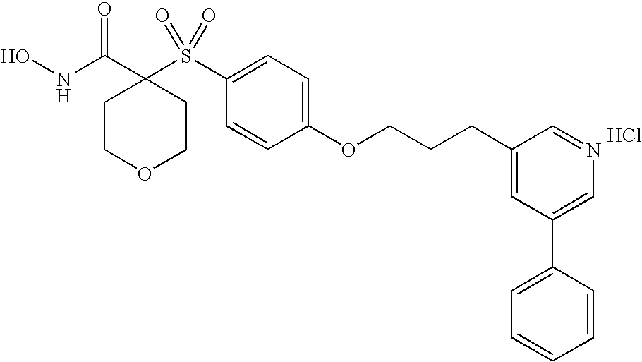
N(C(C1(S(C2=CC=C(OCCCC3=CC(C4=CC=CC=C4)=CN=C3)C=C2)(=O)=O)CCOCC1)=O)O.Cl
